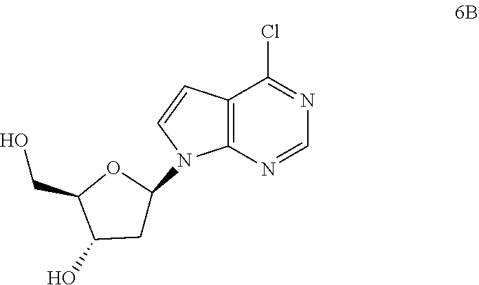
C1C(N2C3=C(C(Cl)=NC=N3)C=C2)OC(CO)C1O
